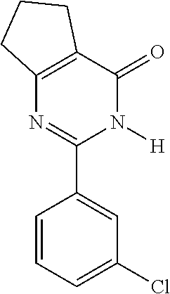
C1(C2=CC(Cl)=CC=C2)=NC2=C(C(=O)N1[H])CCC2
